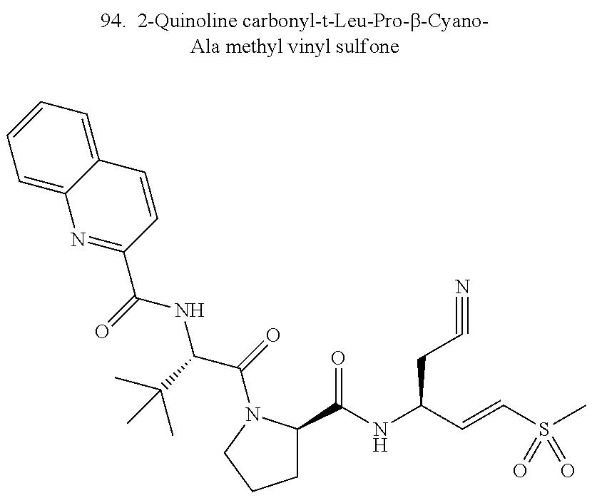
N1=C(C(=O)NC(C(=O)N2C(C(NC(C=CS(=O)(C)=O)CC#N)=O)CCC2)C(C)(C)C)C=CC2=CC=CC=C12
